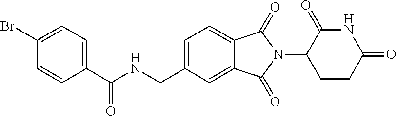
C(NCC1=CC=C2C(=C1)C(=O)N(C1CCC(=O)NC1=O)C2=O)(=O)C1=CC=C(Br)C=C1
